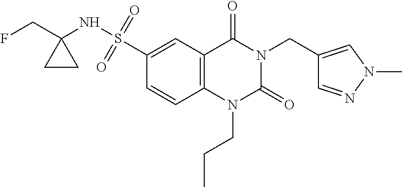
C12=C(C=C(S(NC3(CF)CC3)(=O)=O)C=C1)C(=O)N(CC1=CN(C)N=C1)C(=O)N2CCC
